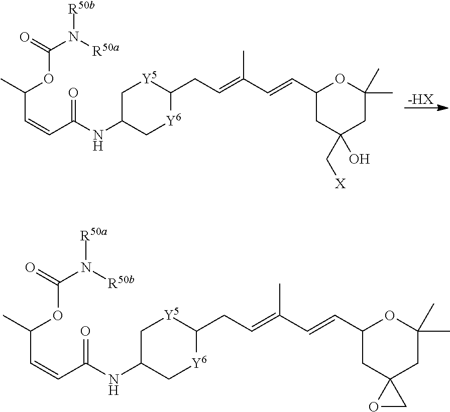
[R50b]N([R50a])C(=O)OC(C=CC(NC1C[Y6]C(CC=C(C=CC2CC(C[X])(O)CC(C)(C)O2)C)[Y5]C1)=O)C.[-HX].[R50a]N([R50b])C(=O)OC(C=CC(NC1C[Y6]C(CC=C(C=CC2CC3(CC(C)(C)O2)OC3)C)[Y5]C1)=O)C
